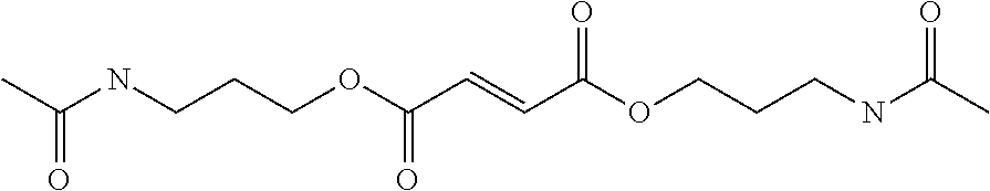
CC(NCCCOC(C=CC(OCCCNC(C)=O)=O)=O)=O
